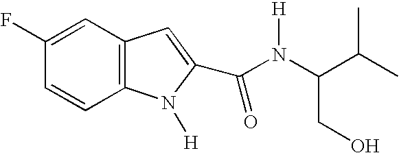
C12=C(C=CC(F)=C1)N([H])C(C(N(C(C(C)C)CO)[H])=O)=C2
